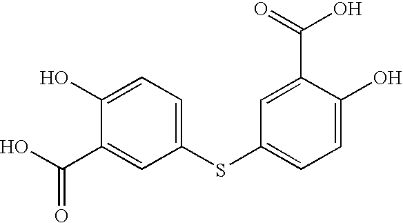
C1(O)=CC=C(SC2=CC=C(O)C(C(=O)O)=C2)C=C1C(O)=O
